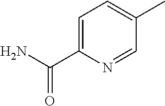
C1=C(C(N)=O)N=CC(C)=C1
